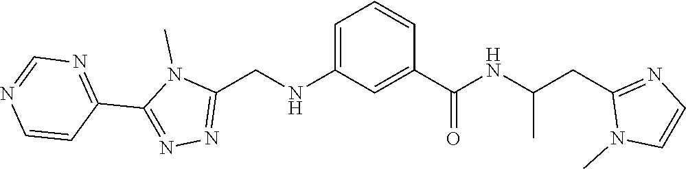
CN1C(C2=NC=NC=C2)=NN=C1CNC1=CC=CC(C(=O)NC(CC2=NC=CN2C)C)=C1
